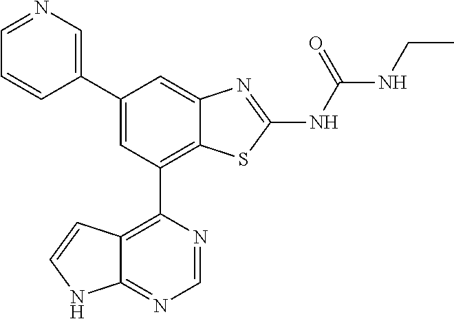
C1(C2=CN=CC=C2)=CC(C2=C3C(=NC=N2)NC=C3)=C2C(=C1)N=C(NC(=O)NCC)S2
